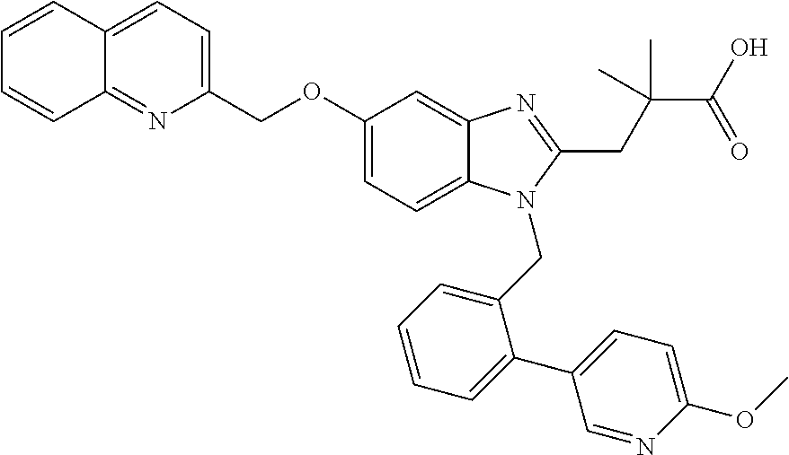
C1=CC2=CC=C(COC3=CC=C4C(=C3)N=C(CC(C(O)=O)(C)C)N4CC3=CC=CC=C3C3=CC=C(OC)N=C3)N=C2C=C1
